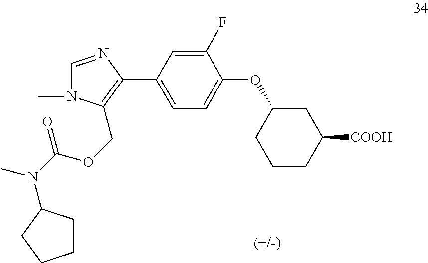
C1(OC2=CC=C(C3=C(COC(N(C)C4CCCC4)=O)N(C)C=N3)C=C2F)CCCC([COOH])C1
